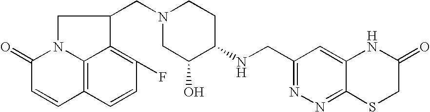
C1(NCC2=NN=C3C(=C2)NC(=O)CS3)CCN(CC2CN3C4=C(C=CC(F)=C42)C=CC3=O)CC1O
